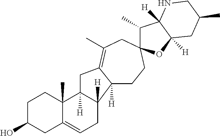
C1C(O)CC2=CCC3([H])C([H])(C2(C)C1)CC1=C(C)CC2(CCC31[H])C(C)C1([H])C([H])(O2)CC(C)CN1
